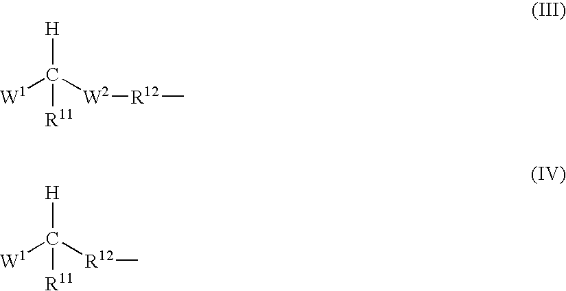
[H]C([W2][R12]C)([W1])[R11].[H]C([R12]C)([W1])[R11]
